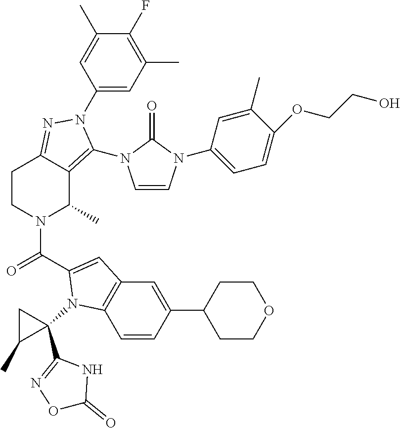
C1(F)=C(C)C=C(N2C(N3C=CN(C4=CC=C(OCCO)C(C)=C4)C3=O)=C3C(C)N(C(=O)C4=CC5=C(C=CC(C6CCOCC6)=C5)N4C4(C5=NOC(=O)N5)CC4C)CCC3=N2)C=C1C
